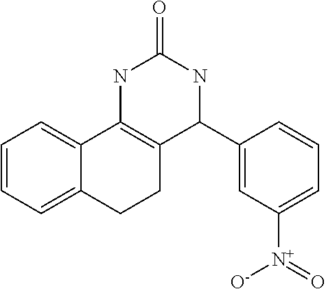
C1=CC=C2C(=C1)C1=C(CC2)C(C2=CC([N+](=O)[O-])=CC=C2)NC(=O)N1
